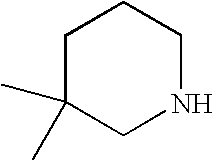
CC1(C)CNCCC1
